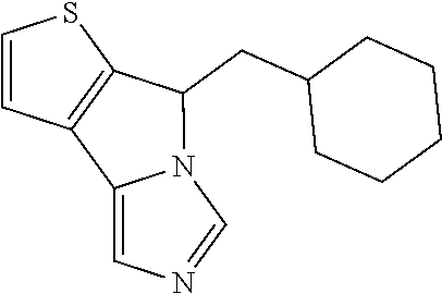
C12=CN=CN1C(CC1CCCCC1)C1=C2C=CS1
